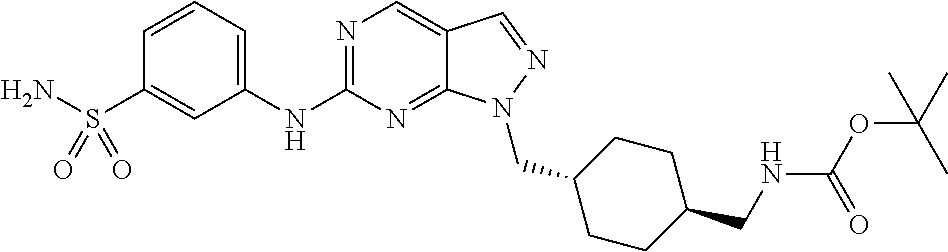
N1=C(NC2=CC=CC(S(N)(=O)=O)=C2)N=C2C(=C1)C=NN2CC1CCC(CNC(OC(C)(C)C)=O)CC1
